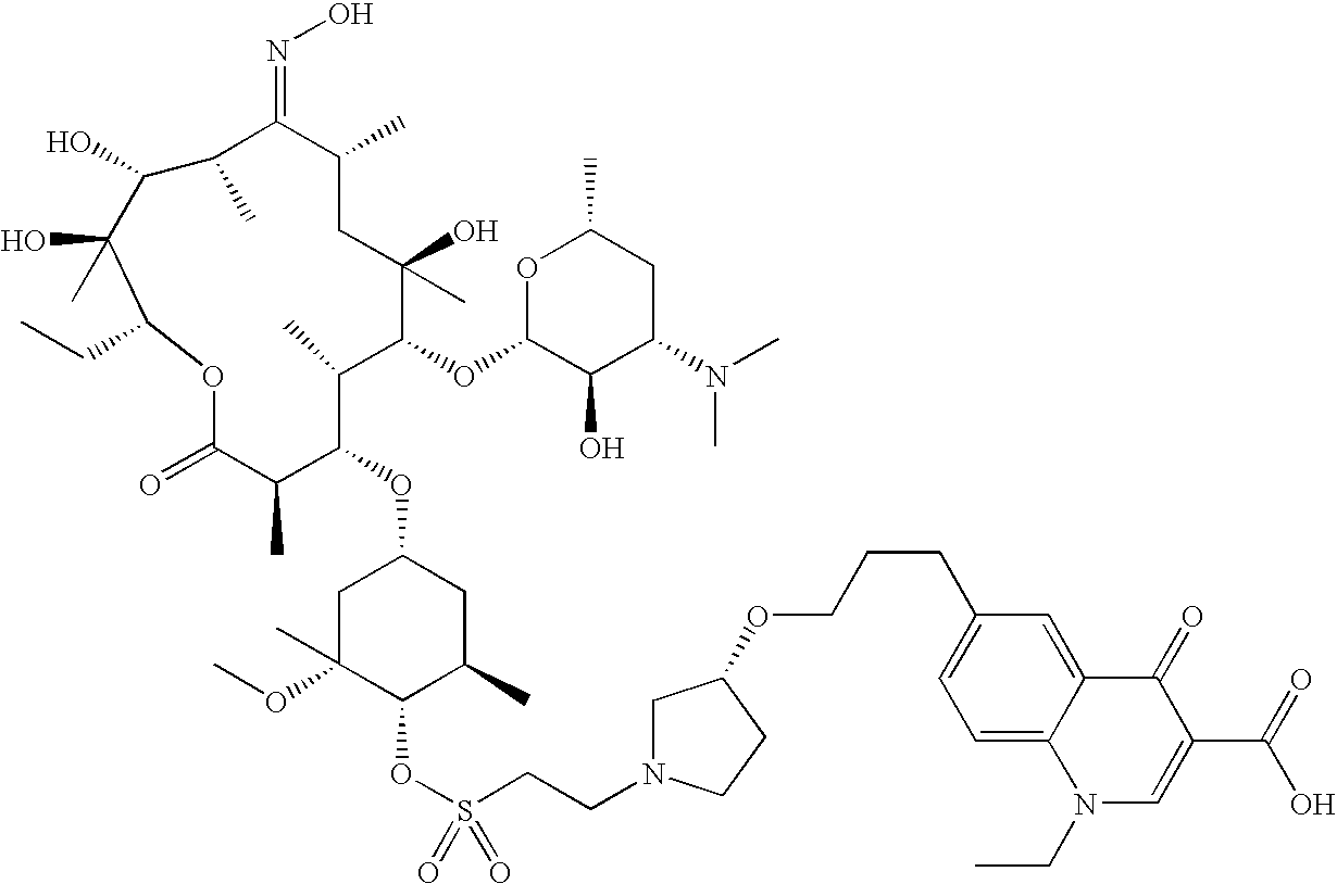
C1C(OC)(C)C(OS(CCN2CC(OCCCC3=CC=C4C(=C3)C(=O)C(C(=O)O)=CN4CC)CC2)(=O)=O)C(C)CC1OC1C(C)C(=O)OC(CC)C(O)(C)C(O)C(C)C(=NO)C(C)CC(C)(O)C(OC2OC(C)CC(N(C)C)C2O)C1C
